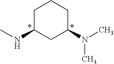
CNC1CC(N(C)C)CCC1
